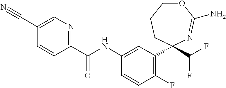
C1(C#N)=CN=C(C(NC2=CC(C3(C(F)F)CCCOC(N)=N3)=C(F)C=C2)=O)C=C1
